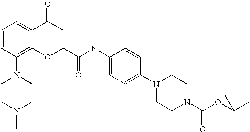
C1=CC(N2CCN(C)CC2)=C2C(=C1)C(=O)C=C(C(NC1=CC=C(N3CCN(C(OC(C)(C)C)=O)CC3)C=C1)=O)O2
